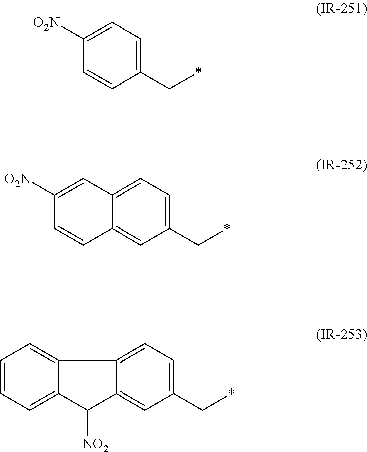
C1([O2N])=CC=C(C*)C=C1.C1([O2N])=CC2=CC=C(C*)C=C2C=C1.C1=CC=C2C(=C1)C1=CC=C(C*)C=C1C2[NO2]
